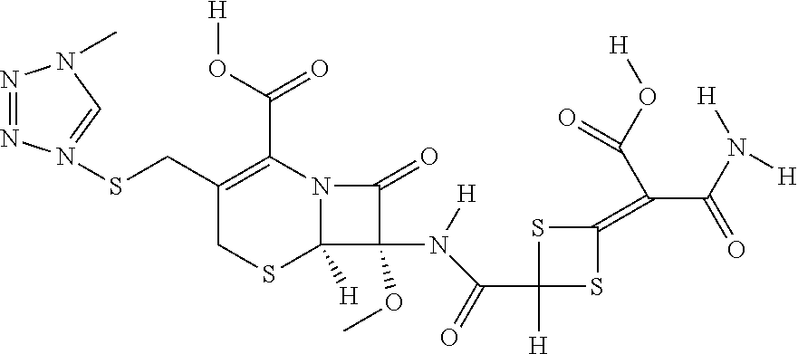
N1=NN(SCC2=C(C(=O)O[H])N3C([H])(SC2)C(OC)(N([H])C(=O)C2([H])SC(=C(C(N([H])[H])=O)C(O[H])=O)S2)C3=O)=CN1C
